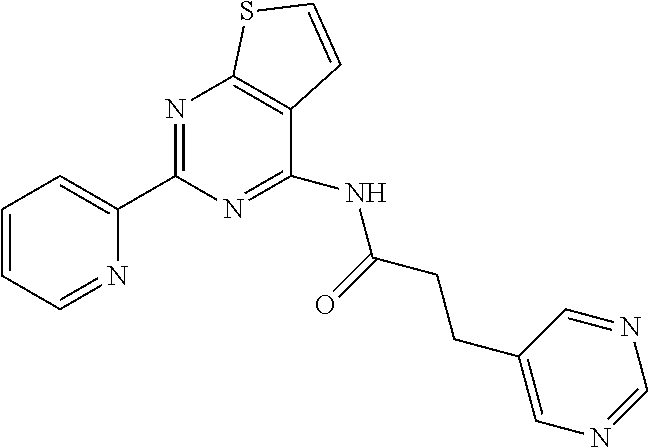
N1=C(C2=CC=CC=N2)N=C(NC(CCC2=CN=CN=C2)=O)C2=C1SC=C2
